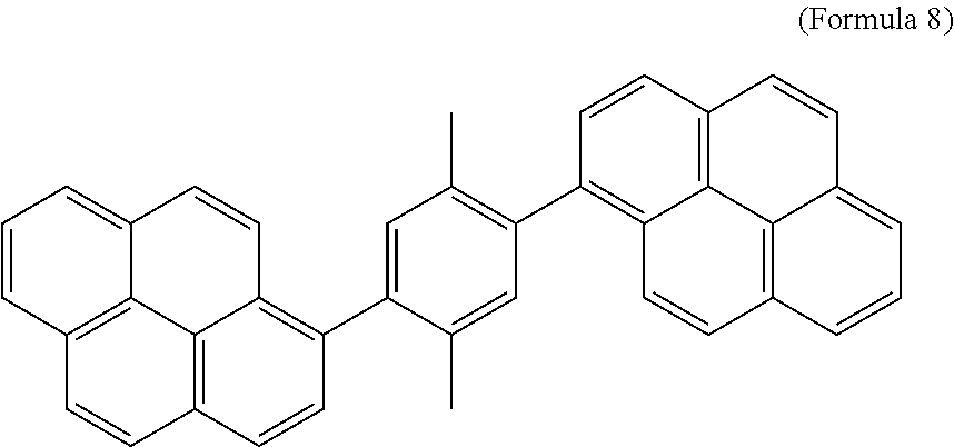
C12=C3C=CC(C4=CC(C)=C(C5=C6C7=C(C=C5)C=CC5=CC=CC(=C75)C=C6)C=C4C)=C1C=CC1=CC=CC(=C21)C=C3
